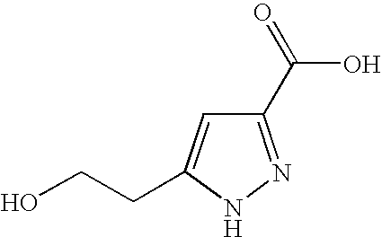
C1(C(=O)O)=NNC(CCO)=C1
